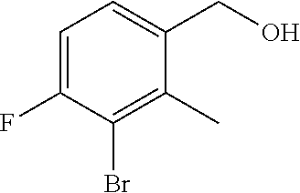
C1=C(F)C(Br)=C(C)C(CO)=C1
